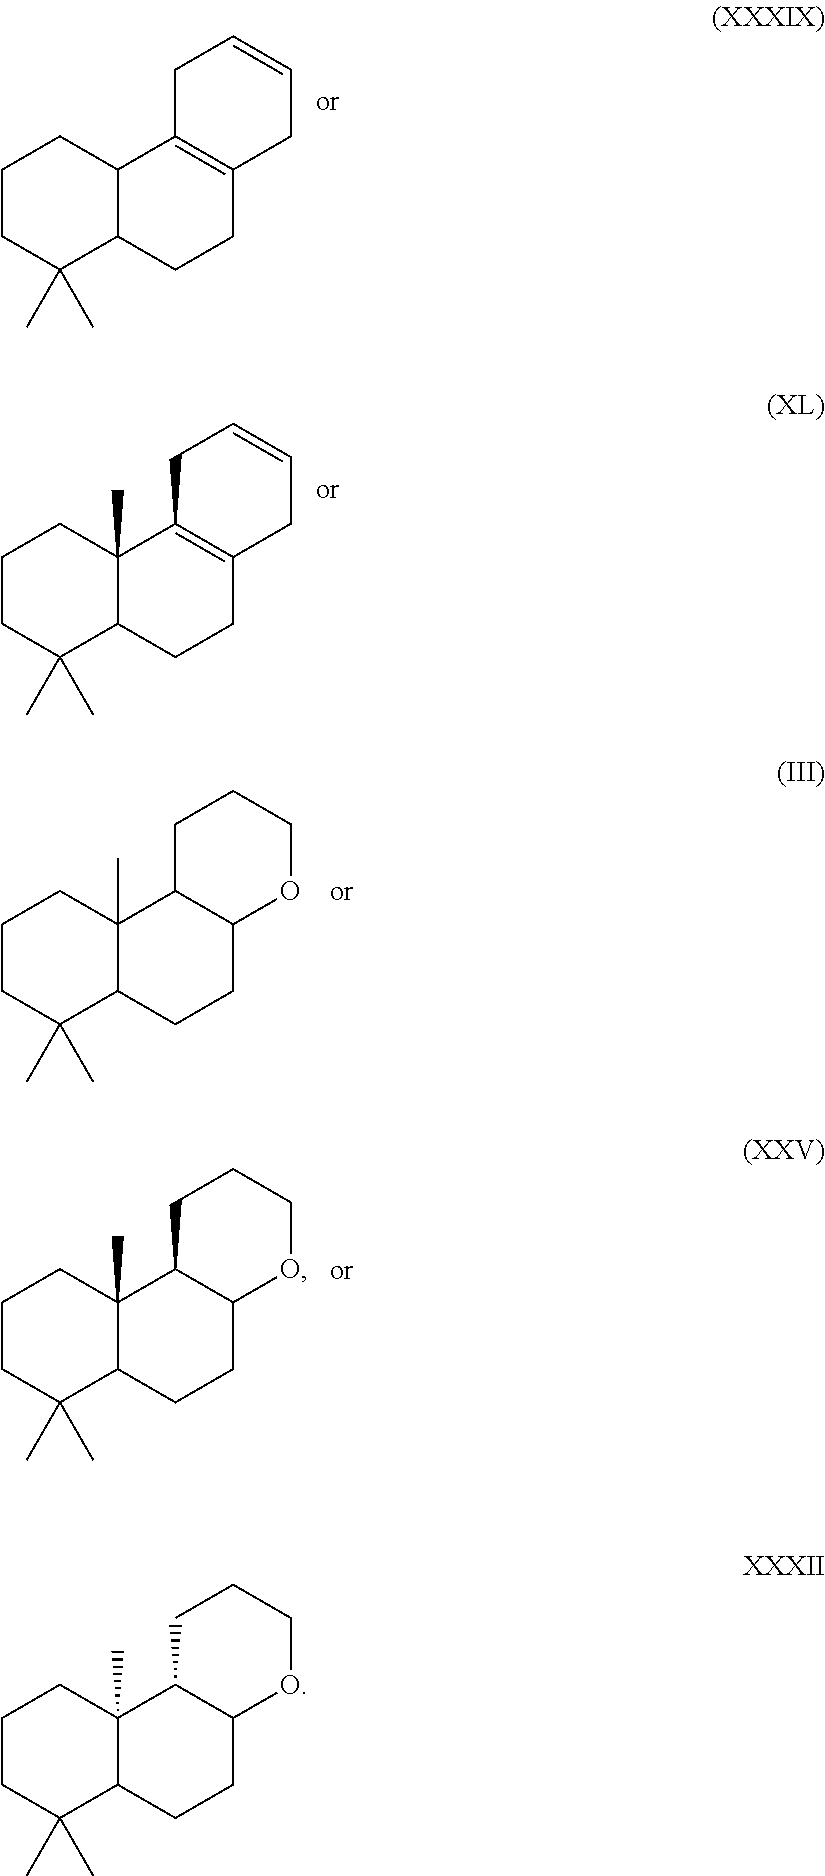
C1CC(C)(C)C2C(C1)C1=C(CC2)CC=CC1.C1CC(C)(C)C2C(C)(C1)C1=C(CC2)CC=CC1.C1CC(C)(C)C2C(C)(C1)C1C(CC2)OCCC1.C1CC(C)(C)C2C(C)(C1)C1C(CC2)OCCC1.C1CC(C)(C)C2C(C)(C1)C1C(CC2)OCCC1
